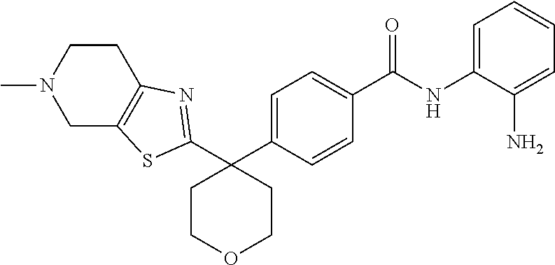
C1=C(C2(C3=NC4=C(CN(C)CC4)S3)CCOCC2)C=CC(C(NC2=CC=CC=C2N)=O)=C1
